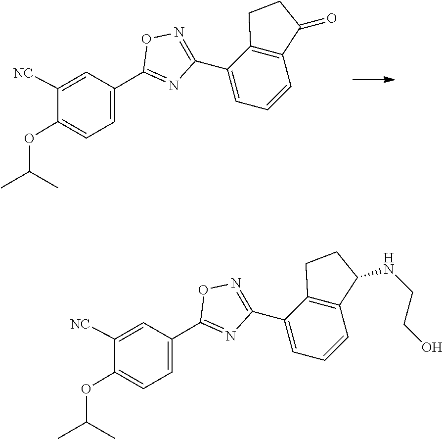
C1(C2=CC=CC3=C2CCC3=O)=NOC(C2=CC=C(OC(C)C)C([NC])=C2)=N1.C1(C2=CC=CC3=C2CCC3NCCO)=NOC(C2=CC=C(OC(C)C)C([NC])=C2)=N1
